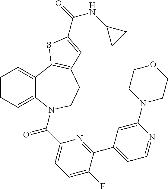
C1=CC=C2C(=C1)C1=C(CCN2C(C2=CC=C(F)C(C3=CC=NC(N4CCOCC4)=C3)=N2)=O)C=C(C(=O)NC2CC2)S1
